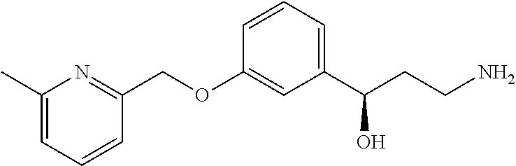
C1(COC2=CC(C(CCN)O)=CC=C2)=NC(C)=CC=C1
